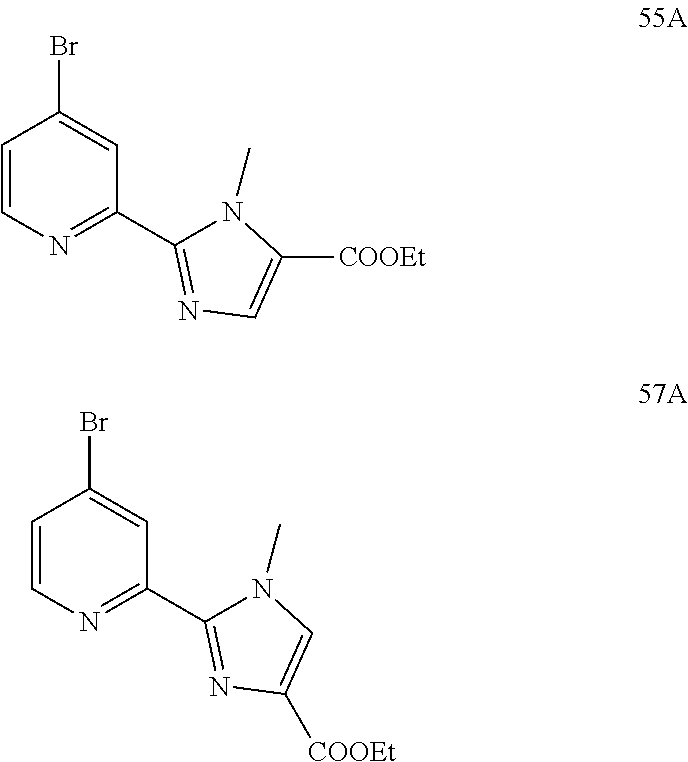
C1=CN=C(C2=NC=C([COOEt])N2C)C=C1Br.C1=CN=C(C2=NC([COOEt])=CN2C)C=C1Br
